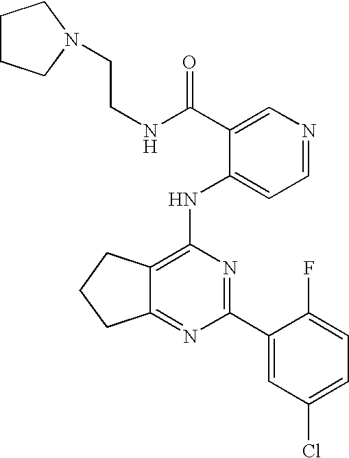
C12=NC(C3=CC(Cl)=CC=C3F)=NC(NC3=CC=NC=C3C(NCCN3CCCC3)=O)=C1CCC2
